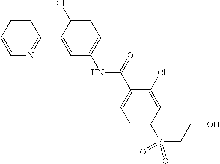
C1=CC=CN=C1C1=CC(NC(C2=CC=C(S(CCO)(=O)=O)C=C2Cl)=O)=CC=C1Cl
